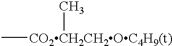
C[CO2CH2CH2OC4H9(t)]C
